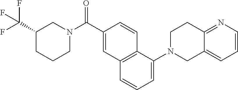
C1(C(F)(F)F)CCCN(C(C2=CC3=C(C=C2)C(N2CC4=CC=CN=C4CC2)=CC=C3)=O)C1
